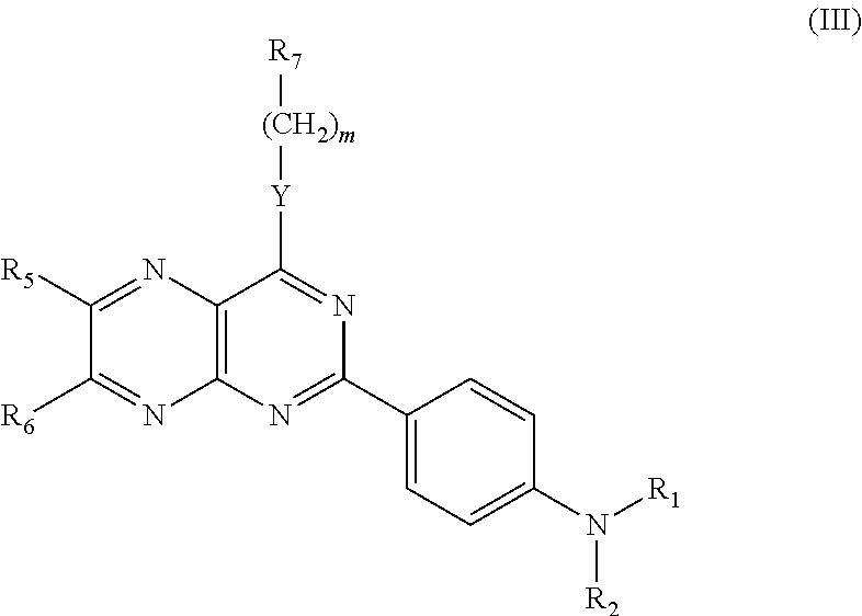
C1([R5])=NC2=C(N=C1[R6])N=C(C1=CC=C(N([R2])[R1])C=C1)N=C2[Y][(CH2)m][R7]
